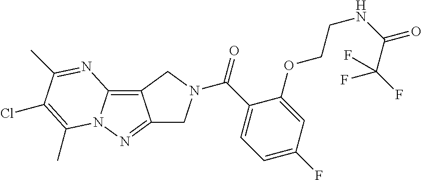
C12=C3N(N=C1CN(C(C1=CC=C(F)C=C1OCCNC(=O)C(F)(F)F)=O)C2)C(C)=C(Cl)C(C)=N3
